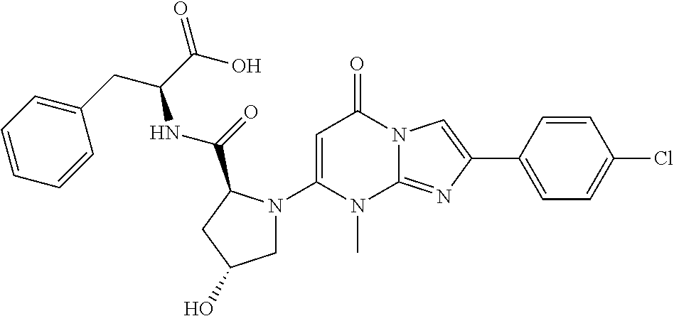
C1(N2CC(O)CC2C(=O)NC(CC2=CC=CC=C2)C(O)=O)=CC(=O)N2C(=NC(C3=CC=C(Cl)C=C3)=C2)N1C
